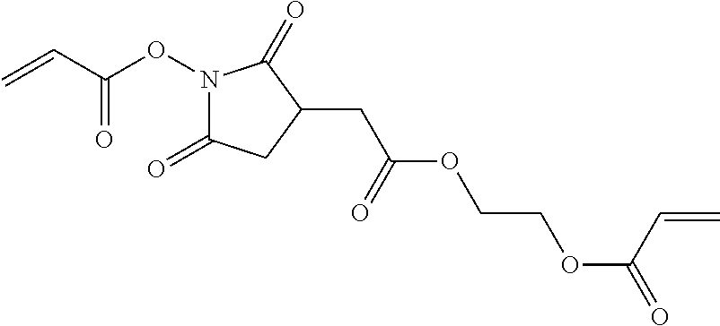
N1(OC(C=C)=O)C(=O)CC(CC(OCCOC(=O)C=C)=O)C1=O
